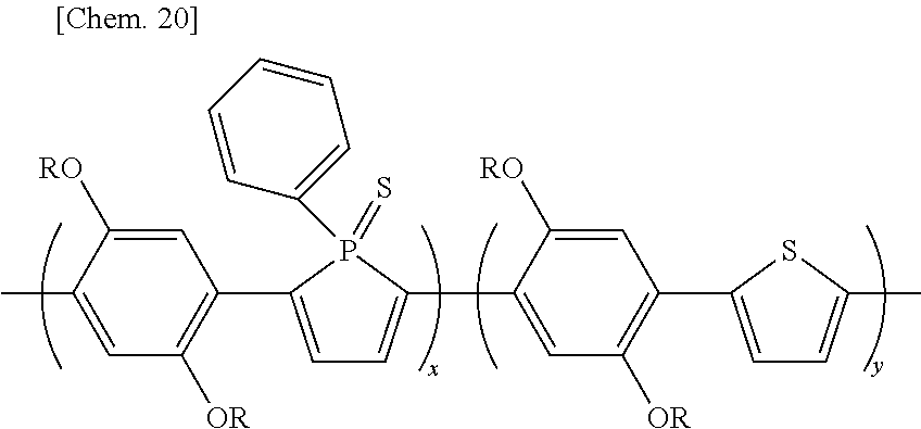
C1(C)=CC([OR])=C(C2=CC=C(C3=CC([OR])=C(C4=CC=C(C)S4)C=C3[RO])P2(=S)C2=CC=CC=C2)C=C1[RO]
